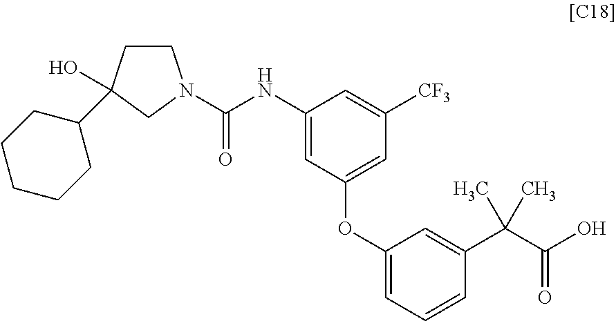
C1(C2(O)CCN(C(NC3=CC(OC4=CC=CC(C(C(O)=O)(C)C)=C4)=CC([CF3])=C3)=O)C2)CCCCC1
